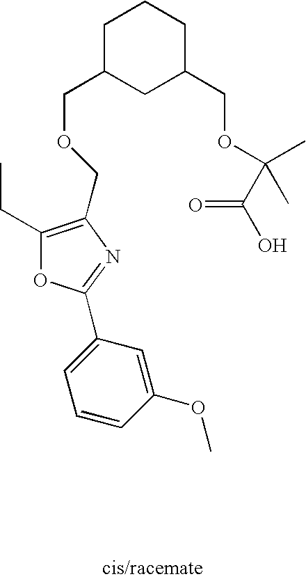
C1C(COCC2=C(CC)OC(C3=CC=CC(OC)=C3)=N2)CC(COC(C)(C)C(O)=O)CC1
